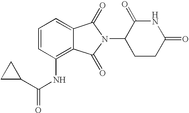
C1=CC=C2C(=C1NC(C1CC1)=O)C(=O)N(C1CCC(=O)NC1=O)C2=O
